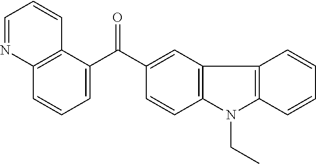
C1(C(C2=CC=CC3=C2C=CC=N3)=O)=CC2=C(C=C1)N(CC)C1=C2C=CC=C1
